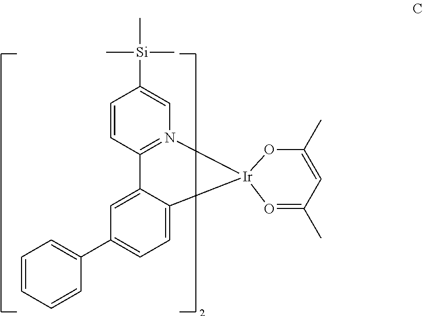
C1=CC=CC(C2=CC=C3C(=C2)C2=N(C=C([Si](C)(C)C)C=C2)[Ir]32OC(C)=CC(C)=O2)=C1
